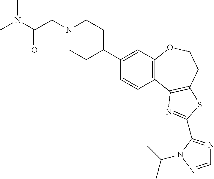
C1(C2CCN(CC(N(C)C)=O)CC2)=CC2=C(C=C1)C1=C(CCO2)SC(C2=NC=NN2C(C)C)=N1
